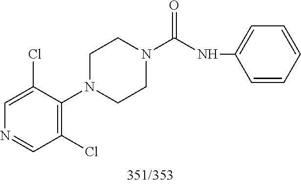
C1=C(Cl)C(N2CCN(C(=O)NC3=CC=CC=C3)CC2)=C(Cl)C=N1
